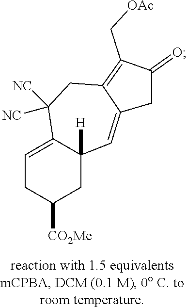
C1([CO2Me])CC2([H])C(=CC1)C([NC])([NC])CC1=C(C[OAc])C(=O)CC1=C2
